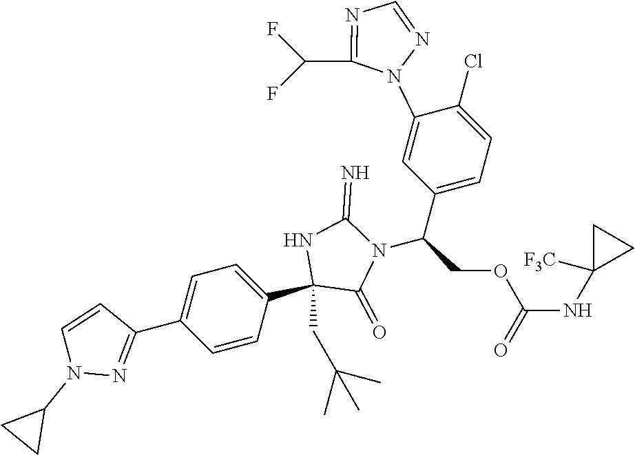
C(COC(NC1([F3C])CC1)=O)(C1=CC=C(Cl)C(N2C(C(F)F)=NC=N2)=C1)N1C(=O)C(C2=CC=C(C3=NN(C4CC4)C=C3)C=C2)(CC(C)(C)C)NC1=N
